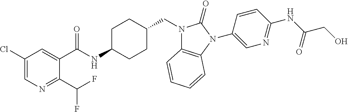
C1(Cl)=CN=C(C(F)F)C(C(NC2CCC(CN3C4=C(N(C5=CN=C(NC(CO)=O)C=C5)C3=O)C=CC=C4)CC2)=O)=C1
